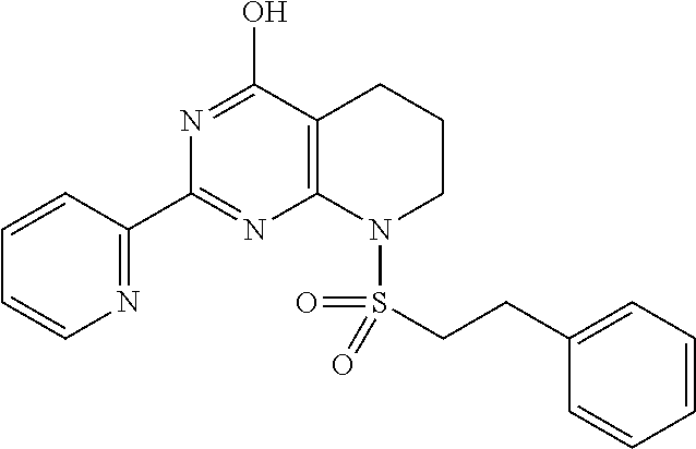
C1=CC(C2=NC3=C(C(O)=N2)CCCN3S(CCC2=CC=CC=C2)(=O)=O)=NC=C1
